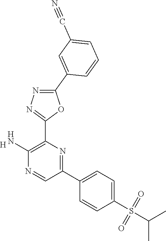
[H].C1(N)=C(C2=NN=C(C3=CC(C#N)=CC=C3)O2)N=C(C2=CC=C(S(=O)(C(C)C)=O)C=C2)C=N1
